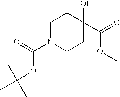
C1N(C(=O)OC(C)(C)C)CCC(O)(C(=O)OCC)C1
